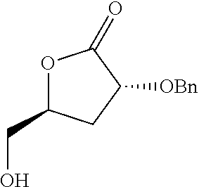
O1C(CO)CC([OBn])C1=O
